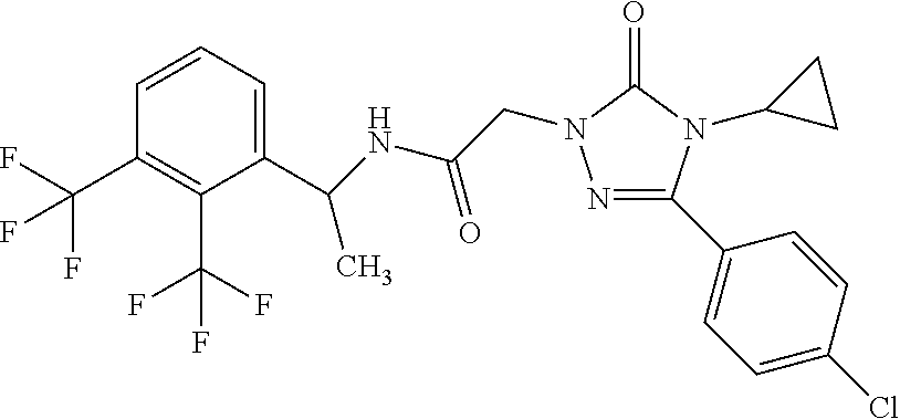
N1=C(C2=CC=C(Cl)C=C2)N(C2CC2)C(=O)N1CC(=O)NC(C1=CC=CC(C(F)(F)F)=C1C(F)(F)F)C
